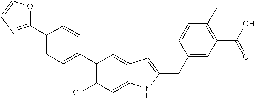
C1(C2=CC=C(C3=C(Cl)C=C4C(=C3)C=C(CC3=CC(C(O)=O)=C(C)C=C3)N4)C=C2)=NC=CO1
